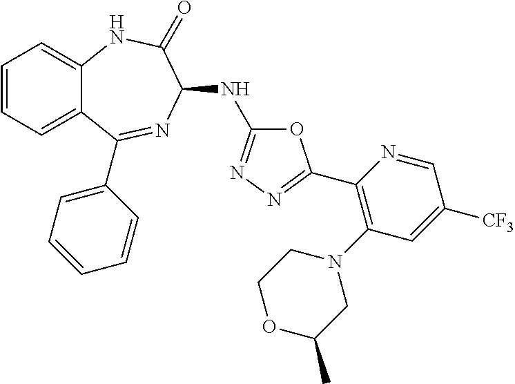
C1(C2=NN=C(NC3N=C(C4=CC=CC=C4)C4=CC=CC=C4NC3=O)O2)=C(N2CCOC(C)C2)C=C([CF3])C=N1
